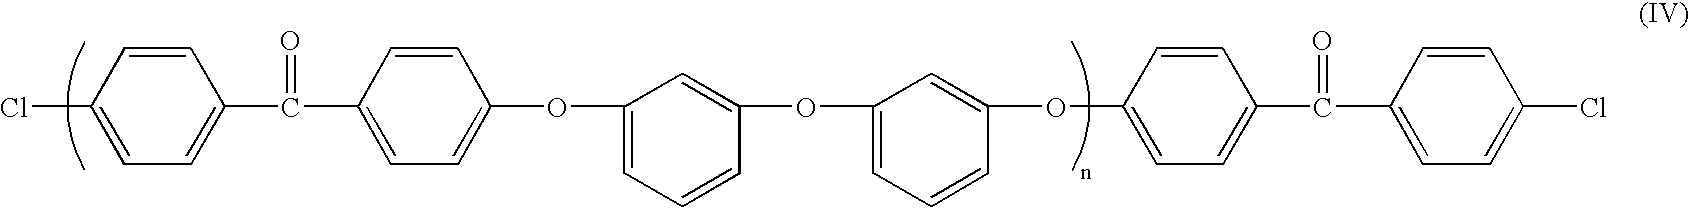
C1=CC(Cl)=CC=C1C(C1=CC=C(OC2=CC=CC(OC3=CC=CC(OC4=CC=C(C(C5=CC=C(Cl)C=C5)=O)C=C4)=C3)=C2)C=C1)=O
